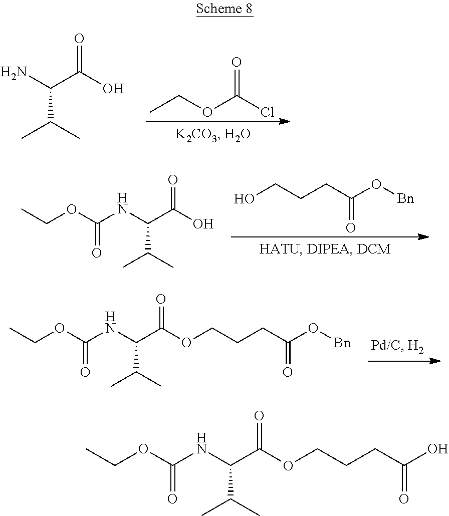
C(C(O)=O)(N)C(C)C.CCOC(Cl)=O.C(C(O)=O)(NC(OCC)=O)C(C)C.OCCCC(O[Bn])=O.C(C(OCCCC(O[Bn])=O)=O)(NC(OCC)=O)C(C)C.C(C(OCCCC(O)=O)=O)(NC(OCC)=O)C(C)C
